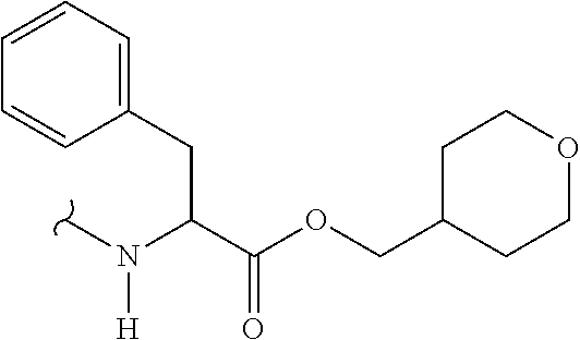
CN(C(C(OCC1CCOCC1)=O)CC1=CC=CC=C1)[H]
